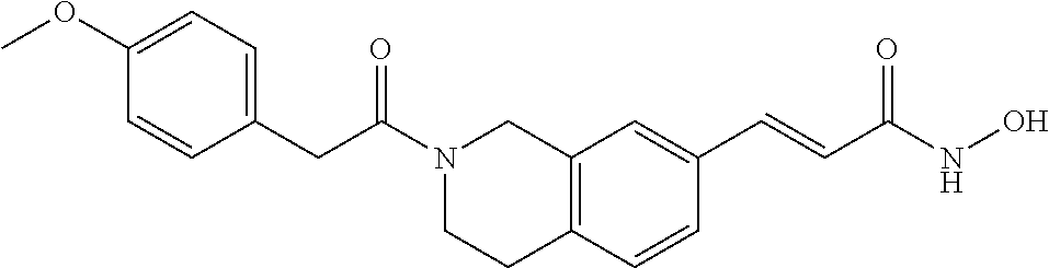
C12=C(C=CC(C=CC(NO)=O)=C1)CCN(C(CC1=CC=C(OC)C=C1)=O)C2
